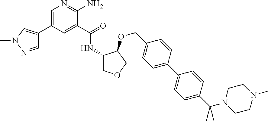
C1=C(C2=CN(C)N=C2)C=C(C(=O)NC2COCC2OCC2=CC=C(C3=CC=C(C(N4CCN(C)CC4)(C)C)C=C3)C=C2)C(N)=N1
